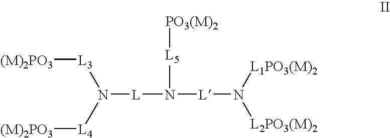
N([L]N([L]N([L1PO3(M)2])[L2PO3(M)2])[L5][PO3(M)2])([L3][(M)2PO3])[L4][(M)2PO3]
